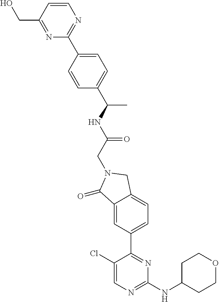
C1(=O)C2=CC(C3=NC(NC4CCOCC4)=NC=C3Cl)=CC=C2CN1CC(NC(C)C1=CC=C(C2=NC=CC(CO)=N2)C=C1)=O
